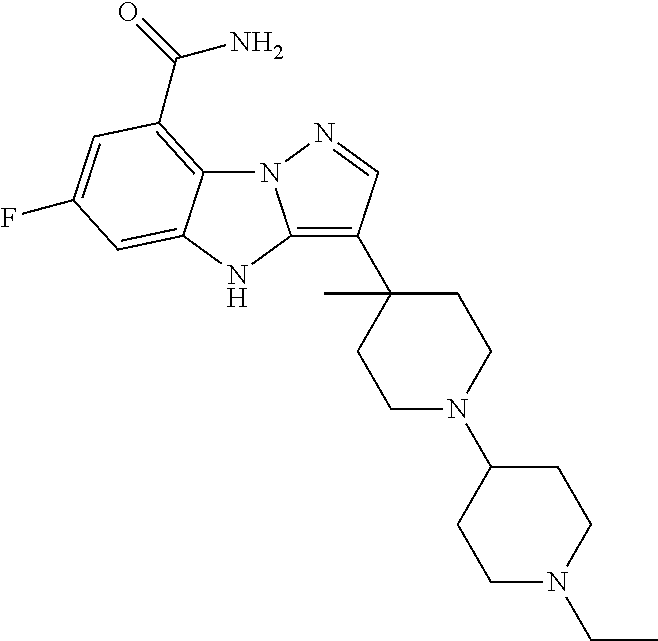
N12C3=C(C(=O)N)C=C(F)C=C3NC1=C(C1(C)CCN(C3CCN(CC)CC3)CC1)C=N2
